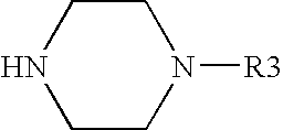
C1CNCCN1[R3]
